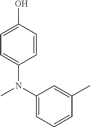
C1(N(C)C2=CC=C(O)C=C2)=CC=CC(C)=C1
